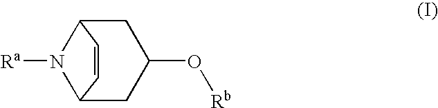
C1C2N([Ra])C(CC1O[Rb])C=C2
